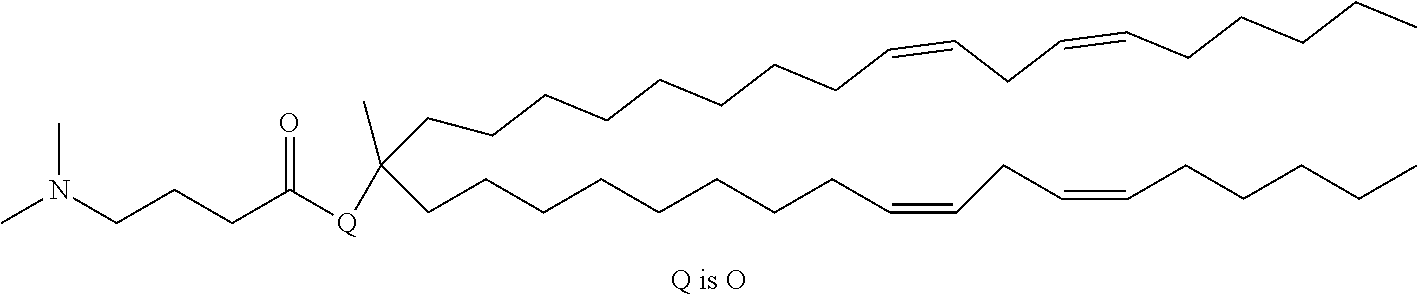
C(CCCCCCCCC=CCC=CCCCCC)(CCCCCCCCC=CCC=CCCCCC)([Q]C(CCCN(C)C)=O)C
